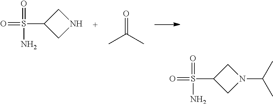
S(C1CNC1)(=O)(=O)N.O=C(C)C.O=S(=O)(N)C1CN(C(C)C)C1
